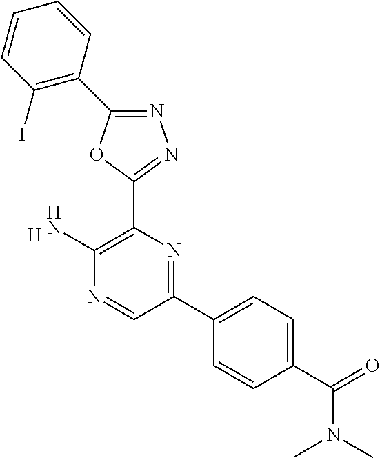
[H].C1(N)=C(C2=NN=C(C3=C(I)C=CC=C3)O2)N=C(C2=CC=C(C(N(C)C)=O)C=C2)C=N1
